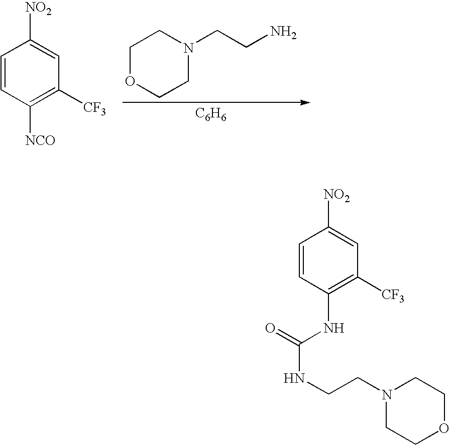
C1OCCN(CCN)C1.[C6H6].C1=CC([NCO])=C([CF3])C=C1[NO2].C1=CC(NC(=O)NCCN2CCOCC2)=C([CF3])C=C1[NO2]
